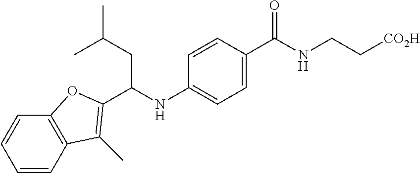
C(NC1=CC=C(C(NCC[CO2H])=O)C=C1)(CC(C)C)C1=C(C)C2=C(C=CC=C2)O1
